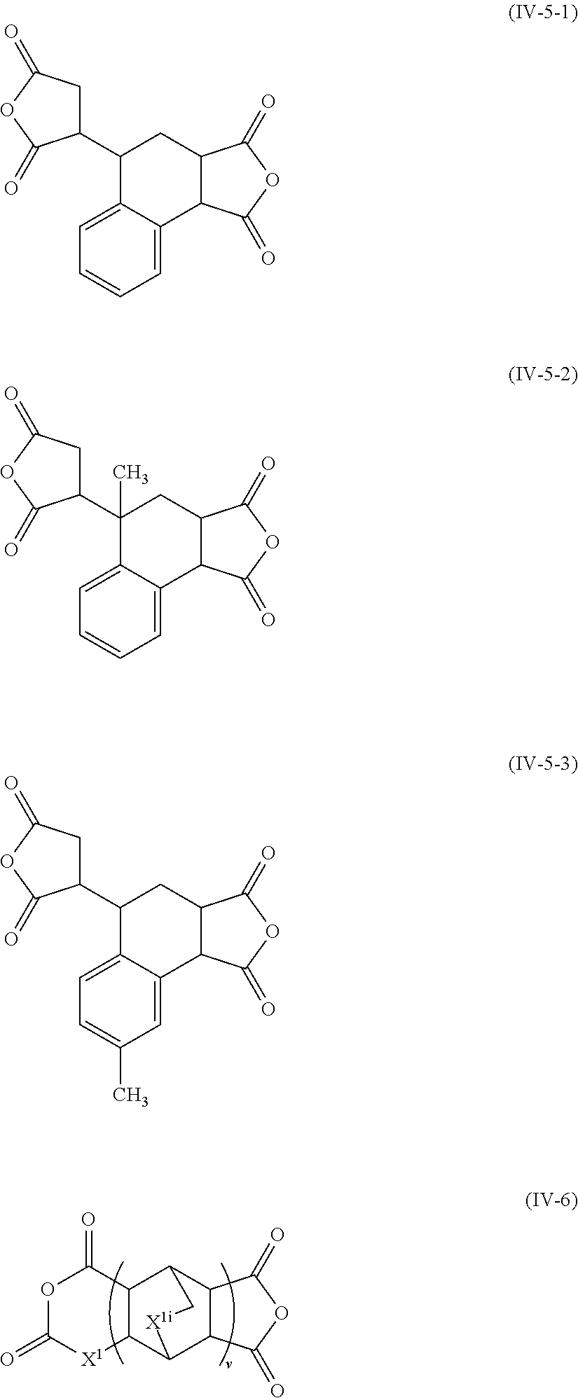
C12C3C4C(C(C1C(=O)OC(=O)[X1]2)C[X1i]3)C(=O)OC4=O.C12=CC=CC=C1C1C(CC2C2CC(=O)OC2=O)C(=O)OC1=O.C12=CC=CC=C1C1C(CC2(C2CC(=O)OC2=O)C)C(=O)OC1=O.C12=CC=C(C)C=C1C1C(CC2C2CC(=O)OC2=O)C(=O)OC1=O
